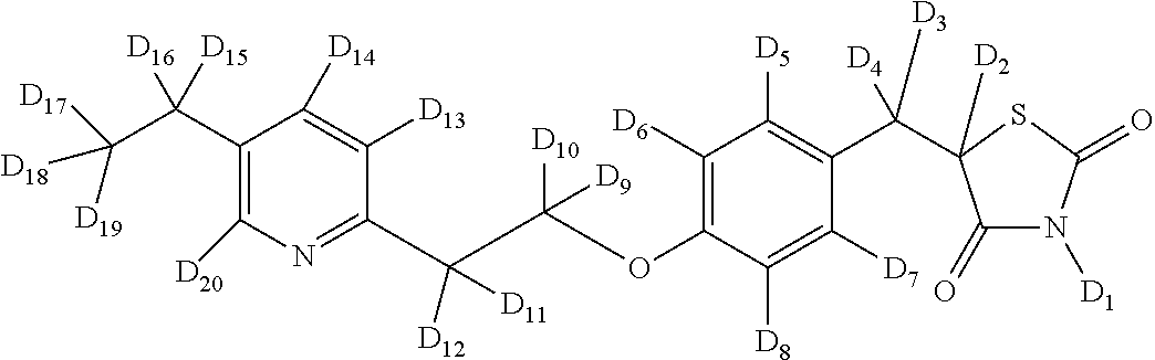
C1(C(C([D18])([D19])[D17])([D16])[D15])=C([D20])N=C(C([D12])([D11])C([D10])(OC2=C([D6])C([D5])=C(C([D3])([D4])C3([D2])C(=O)N([D1])C(=O)S3)C([D7])=C2[D8])[D9])C([D13])=C1[D14]
